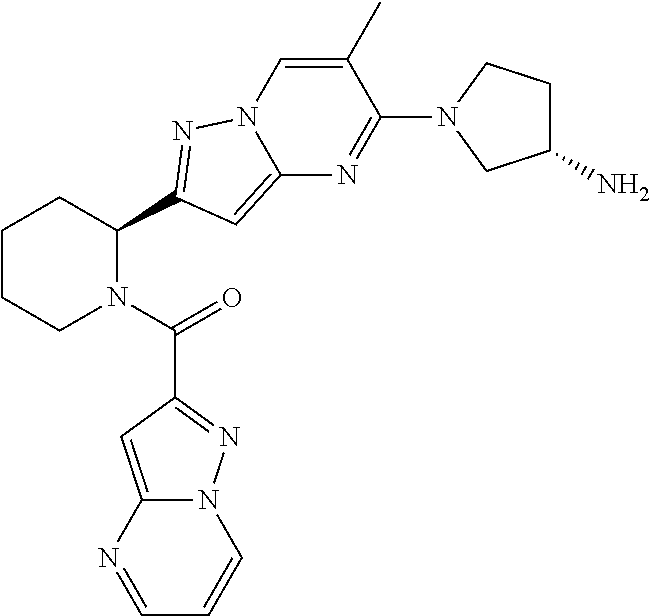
C1CCN(C(=O)C2=NN3C(=C2)N=CC=C3)C(C2=NN3C(=C2)N=C(N2CC(N)CC2)C(C)=C3)C1
